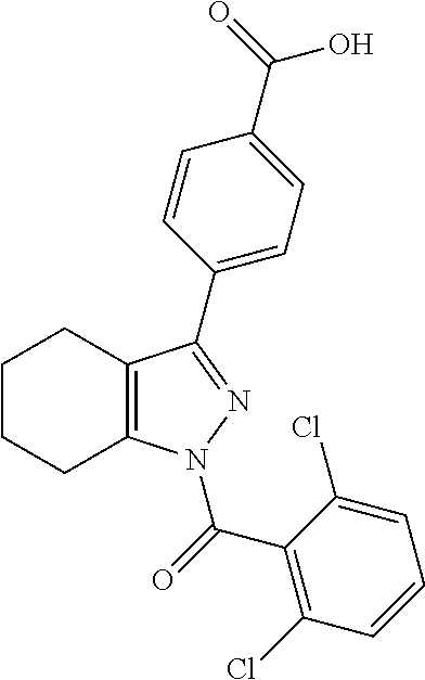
C12=C(N(C(C3=C(Cl)C=CC=C3Cl)=O)N=C1C1=CC=C(C(O)=O)C=C1)CCCC2
